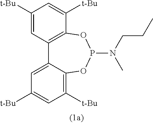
C1([t-Bu])=CC2=C(C([t-Bu])=C1)OP(N(CCC)C)OC1=C([t-Bu])C=C([t-Bu])C=C21
